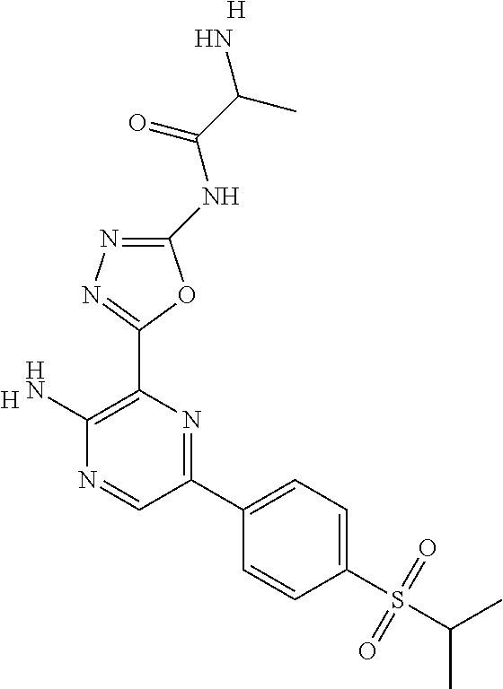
[H].C1(N)=C(C2=NN=C(NC(C(N)C)=O)O2)N=C(C2=CC=C(S(C(C)C)(=O)=O)C=C2)C=N1.[H]
